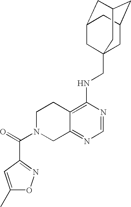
C12=C(NCC34CC5CC(CC(C3)C5)C4)N=CN=C1CN(C(=O)C1=NOC(C)=C1)CC2
